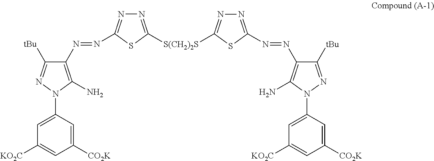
N1=C([S(CH2)2S]C2=NN=C(N=NC3=C(N)N(C4=CC([KO2C])=CC([CO2K])=C4)N=C3[tBu])S2)SC(N=NC2=C(N)N(C3=CC([KO2C])=CC([CO2K])=C3)N=C2[tBu])=N1
